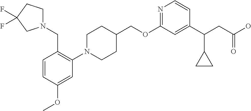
C1(OCC2CCN(C3=C(CN4CCC(F)(F)C4)C=CC(OC)=C3)CC2)=NC=CC(C(CC(O)=O)C2CC2)=C1
